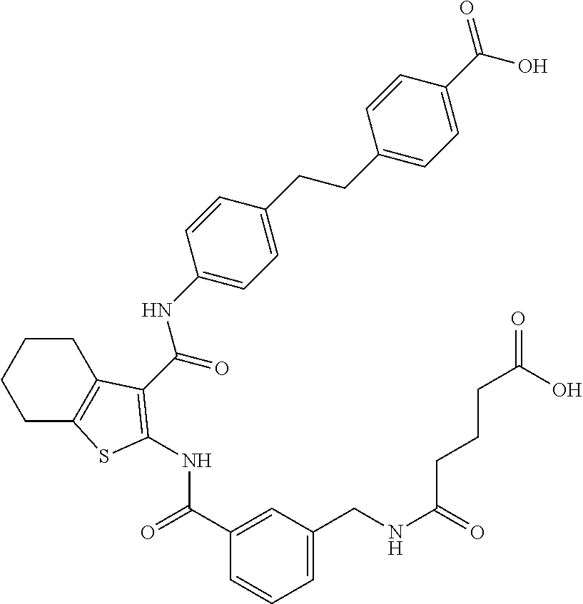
C1CC2=C(CC1)SC(NC(=O)C1=CC(CNC(=O)CCCC(=O)O)=CC=C1)=C2C(NC1=CC=C(CCC2=CC=C(C(=O)O)C=C2)C=C1)=O
